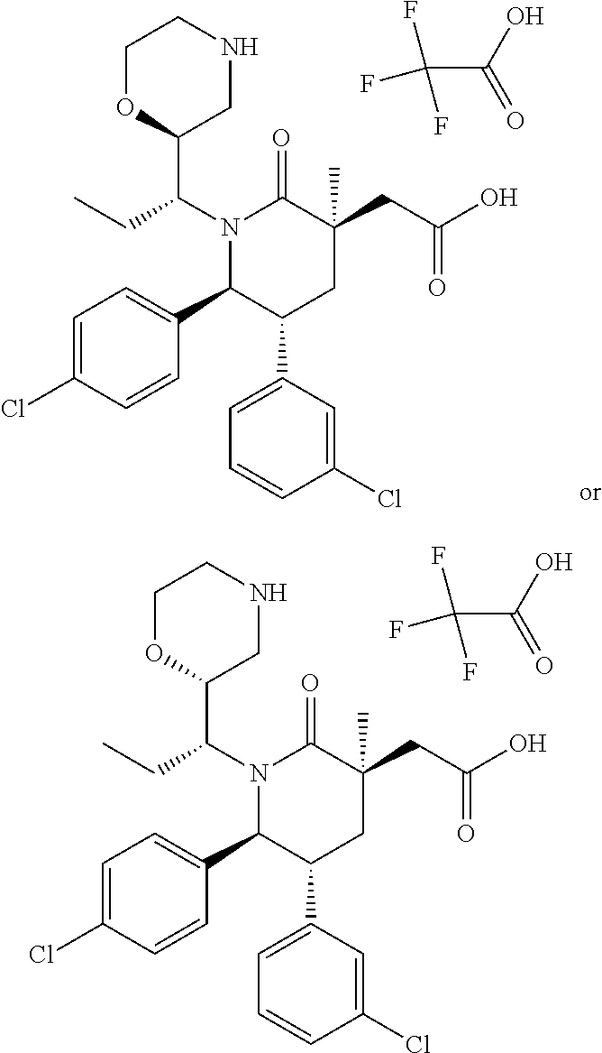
N1(C(CC)C2CNCCO2)C(C2=CC=C(Cl)C=C2)C(C2=CC=CC(Cl)=C2)CC(CC(O)=O)(C)C1=O.C(C(O)=O)(F)(F)F.N1(C(CC)C2CNCCO2)C(C2=CC=C(Cl)C=C2)C(C2=CC=CC(Cl)=C2)CC(CC(O)=O)(C)C1=O.C(C(O)=O)(F)(F)F
